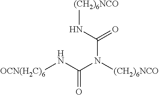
[OCN(H2C)6]NC(N([(CH2)6NCO])C(=O)N[(CH2)6NCO])=O
